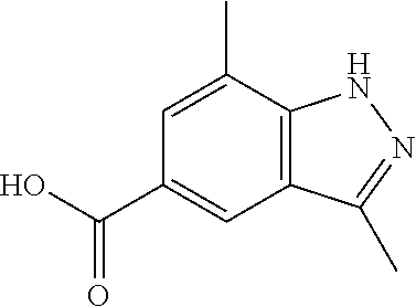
C12=C(C(C)=CC(C(O)=O)=C1)NN=C2C
